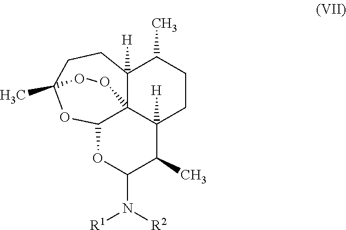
C12OC(N([R2])[R1])C(C)C3([H])C14C([H])(C(C)CC3)CCC(C)(O2)OO4
